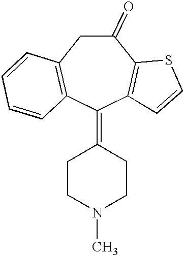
C1(=O)CC2=C(C(=C3CCN(C)CC3)C3=C1SC=C3)C=CC=C2
